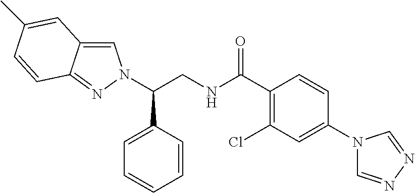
C(CNC(C1=C(Cl)C=C(N2C=NN=C2)C=C1)=O)(C1=CC=CC=C1)N1C=C2C(=N1)C=CC(C)=C2
